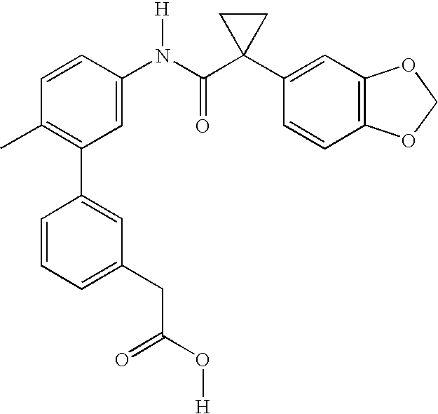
C1(N(C(C2(C3=CC4=C(C=C3)OCO4)CC2)=O)[H])=CC(C2=CC(CC(O[H])=O)=CC=C2)=C(C)C=C1
